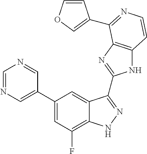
C1=C(C2=CC(F)=C3C(=C2)C(C2=NC4=C(N2)C=CN=C4C2=COC=C2)=NN3)C=NC=N1
